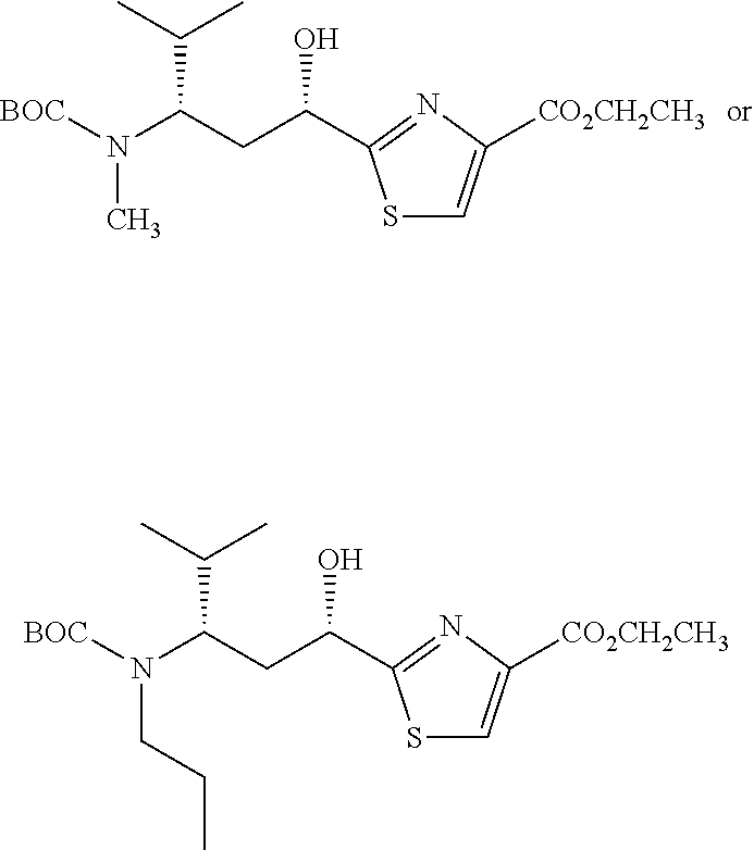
N(C)(C(CC(O)C1=NC([CO2CH2CH3])=CS1)C(C)C)[BOC].N(CCC)(C(CC(O)C1=NC([CO2CH2CH3])=CS1)C(C)C)[BOC]
